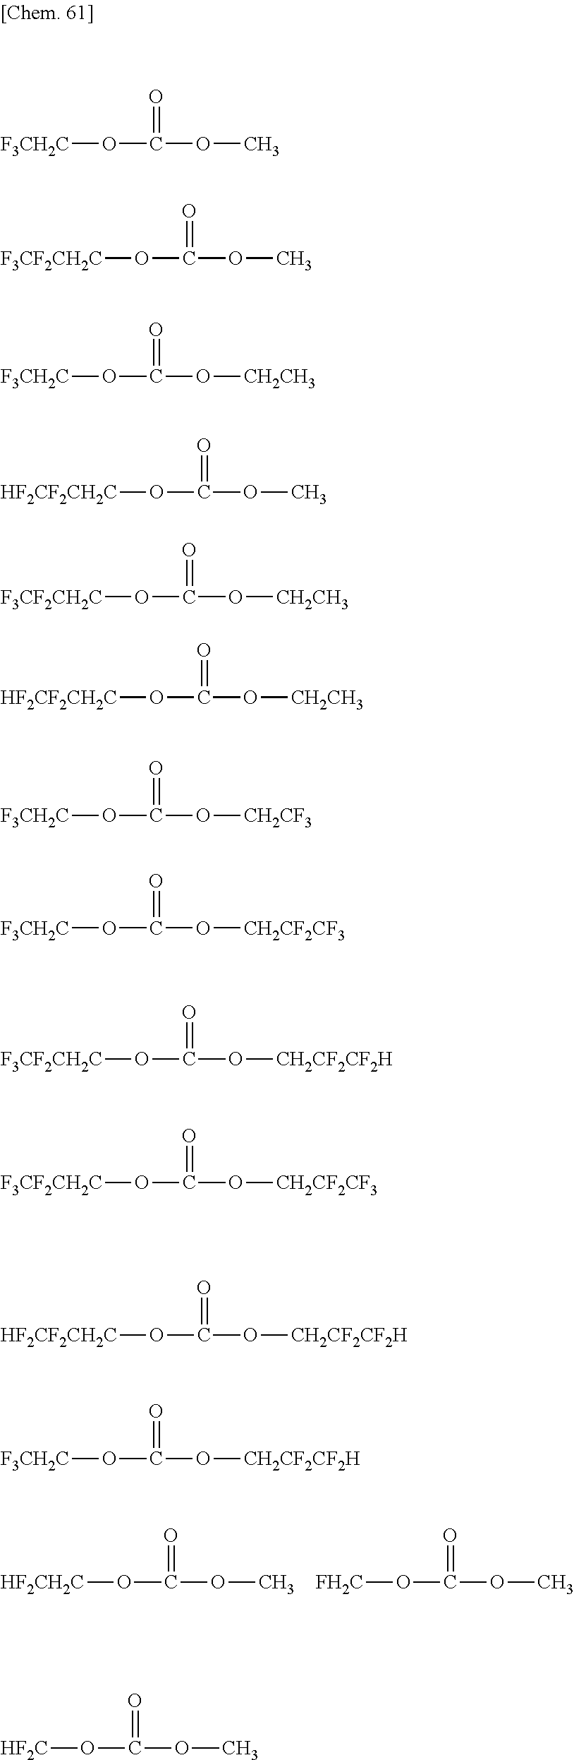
[HF2CH2C]OC(OC)=O.[FH2C]OC(OC)=O.[F3CH2C]OC(OC)=O.[F3CF2CH2C]OC(OC)=O.[F3CH2C]OC(O[CH2CH3])=O.[HF2CF2CH2C]OC(OC)=O.[F3CF2CH2C]OC(O[CH2CH3])=O.[HF2CF2CH2C]OC(O[CH2CH3])=O.[F3CH2C]OC(O[CH2CF3])=O.[F3CH2C]OC(O[CH2CF2CF3])=O.[F3CF2CH2C]OC(O[CH2CF2CF2H])=O.[F3CF2CH2C]OC(O[CH2CF2CF3])=O.[HF2CF2CH2C]OC(O[CH2CF2CF2H])=O.[F3CH2C]OC(O[CH2CF2CF2H])=O.[HF2C]OC(OC)=O
